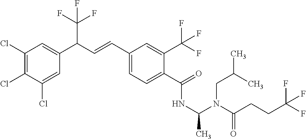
C1(Cl)=C(Cl)C(Cl)=CC(C(C=CC2=CC=C(C(=O)NC(N(C(CCC(F)(F)F)=O)CC(C)C)C)C(C(F)(F)F)=C2)C(F)(F)F)=C1
